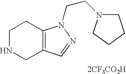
C1NCC2=C(C1)N(CCN1CCCC1)N=C2
